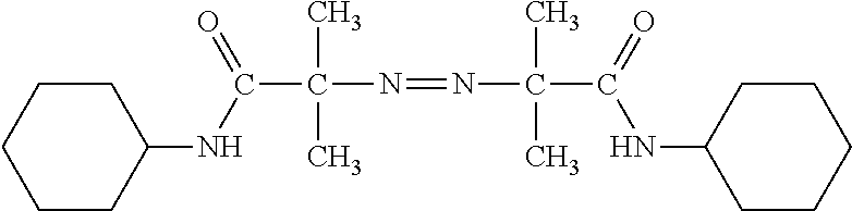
C(C(C)(N=NC(C)(C)C(=O)NC1CCCCC1)C)(NC1CCCCC1)=O
